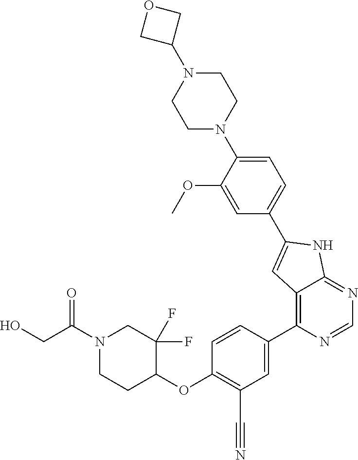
C1(C2=CC3=C(C4=CC(C#N)=C(OC5C(F)(F)CN(C(CO)=O)CC5)C=C4)N=CN=C3N2)=CC=C(N2CCN(C3COC3)CC2)C(OC)=C1
